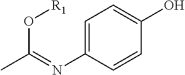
C1=C(N=C(C)O[R1])C=CC(O)=C1
